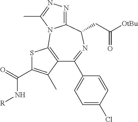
C1(C2=CC=C(Cl)C=C2)=NC(CC([OtBu])=O)C2=NN=C(C)N2C2=C1C(C)=C(C(=O)N[R])S2
